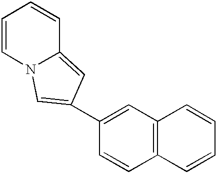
C1=CN2C(=CC(C3=CC4=C(C=C3)C=CC=C4)=C2)C=C1
